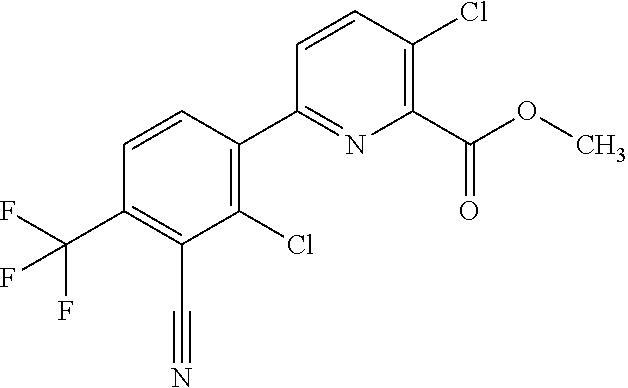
COC(C1=C(Cl)C=CC(C2=C(Cl)C(C#N)=C(C(F)(F)F)C=C2)=N1)=O
